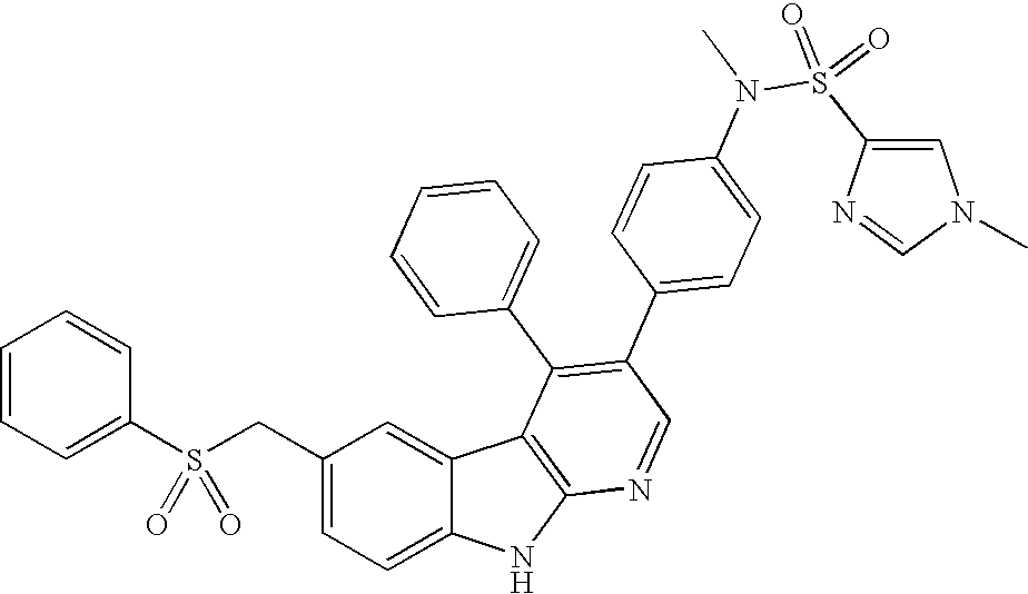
C(C1=CC=C2C(=C1)C1=C(N2)N=CC(C2=CC=C(N(S(C3=CN(C)C=N3)(=O)=O)C)C=C2)=C1C1=CC=CC=C1)S(C1=CC=CC=C1)(=O)=O
